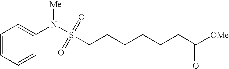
S(CCCCCCC([OMe])=O)(N([Me])C1=CC=CC=C1)(=O)=O
